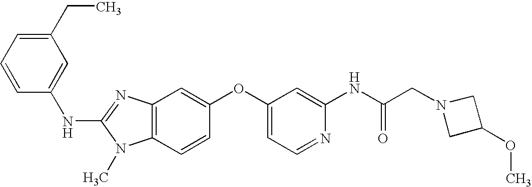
C1(NC2=NC3=C(N2C)C=CC(OC2=CC=NC(NC(CN4CC(OC)C4)=O)=C2)=C3)=CC(CC)=CC=C1
